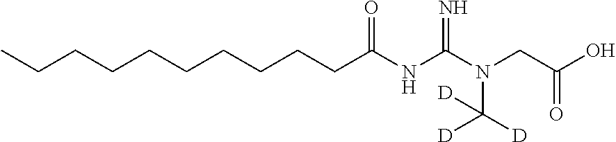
C(CCCCCCCC(NC(N(CC(O)=O)C([D])([D])[D])=N)=O)CC
